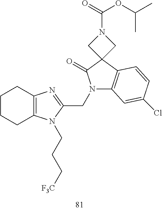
C12=C(CCCC1)N(CCC[F3C])C(CN1C3=C(C4(C1=O)CN(C(OC(C)C)=O)C4)C=CC(Cl)=C3)=N2
